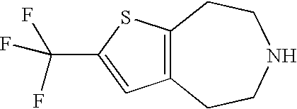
C12=C(SC(C(F)(F)F)=C1)CCNCC2
